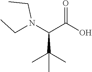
C(N(C(C(=O)O)C(C)(C)C)CC)C
